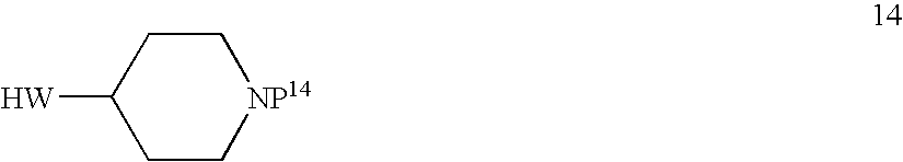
[W]C1CC[NP14]CC1
